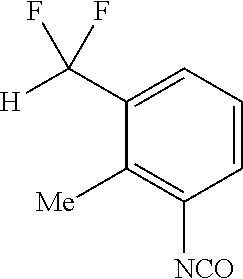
C1=CC=C(C([H])(F)F)C([Me])=C1[NCO]
